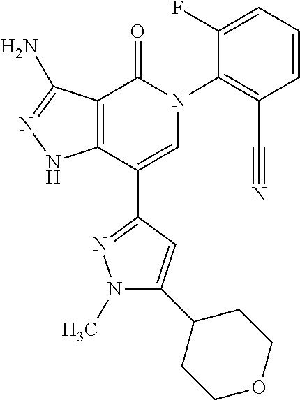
C1=CC=C(F)C(N2C(=O)C3=C(C(C4=NN(C)C(C5CCOCC5)=C4)=C2)NN=C3N)=C1C#N
